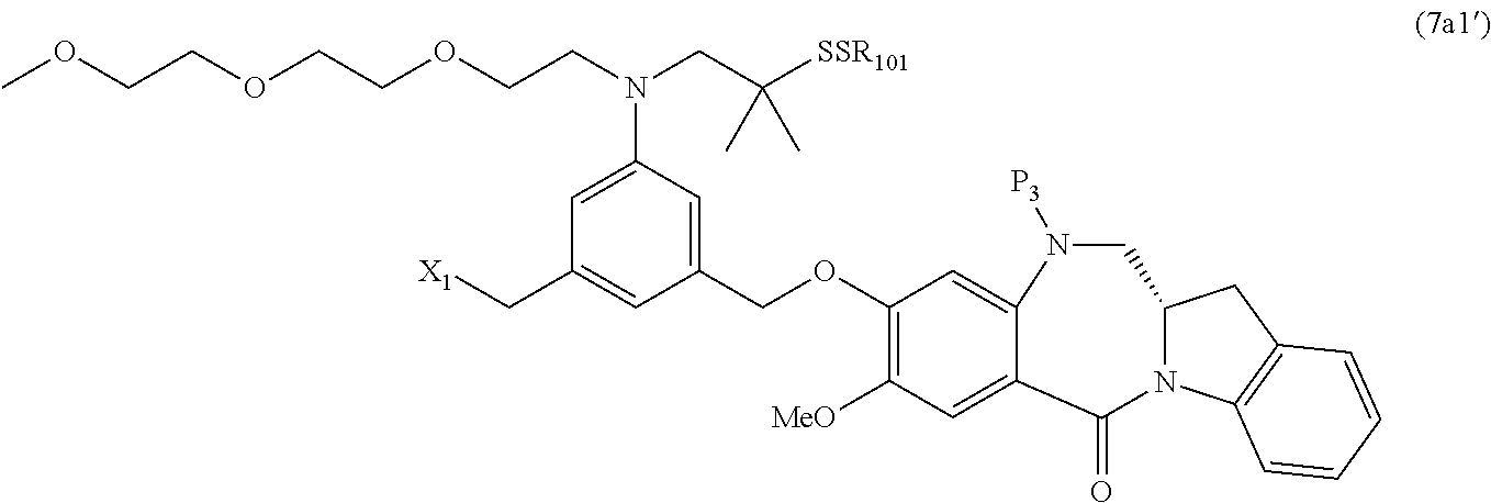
C1(COC2=C([MeO])C=C3C(=C2)N([P3])CC2N(C3=O)C3=C(C2)C=CC=C3)=CC(N(CCOCCOCCOC)CC([SSR101])(C)C)=CC(C[X1])=C1
